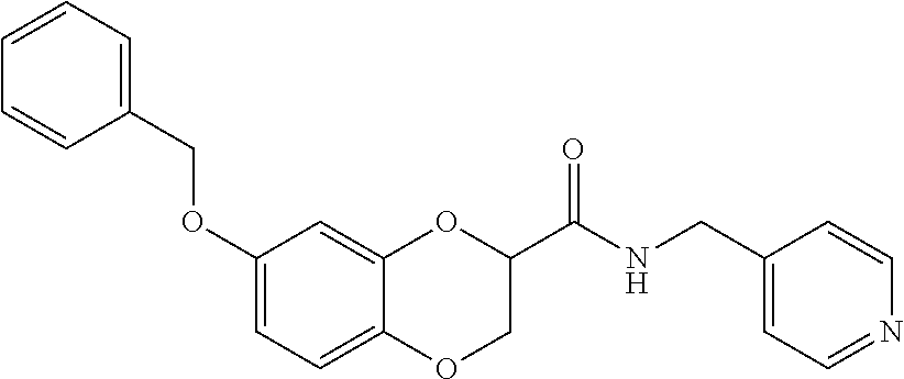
C12=CC=C(OCC3=CC=CC=C3)C=C1OC(C(NCC1=CC=NC=C1)=O)CO2
